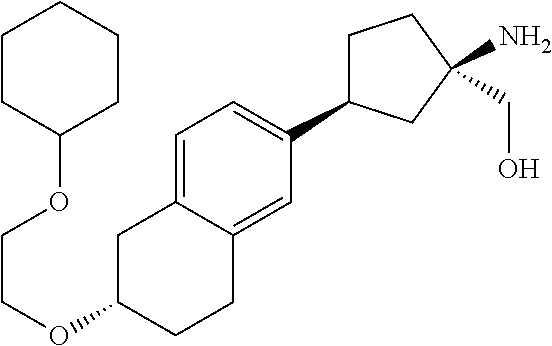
C1C(C2=CC=C3C(=C2)CCC(OCCOC2CCCCC2)C3)CC(N)(CO)C1
